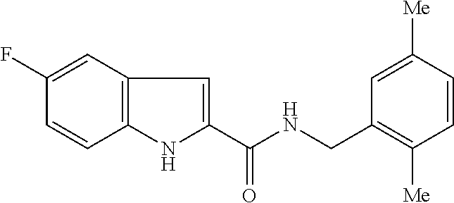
C1(F)=CC2=C(C=C1)NC(C(NCC1=C([Me])C=CC([Me])=C1)=O)=C2
